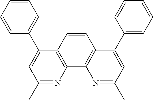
C1=CC(C2=CC(C)=NC3=C2C=CC2=C3N=C(C)C=C2C2=CC=CC=C2)=CC=C1
